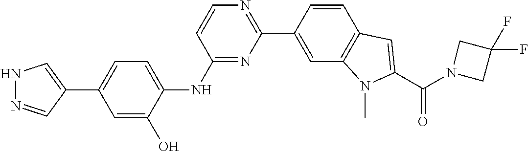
N1=C(NC2=CC=C(C3=CNN=C3)C=C2O)C=CN=C1C1=CC2=C(C=C1)C=C(C(=O)N1CC(F)(F)C1)N2C
